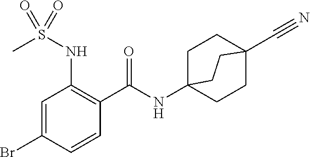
C1=C(Br)C=CC(C(=O)NC23CCC(C#N)(CC2)CC3)=C1NS(C)(=O)=O
